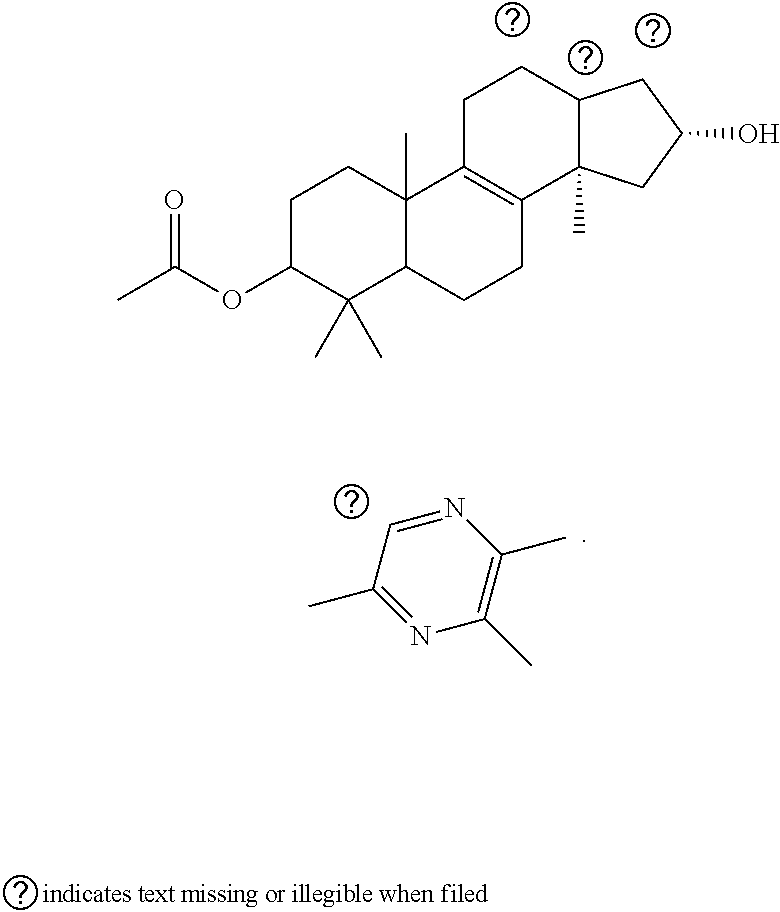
N1=CC(C)=NC(C)=C1C.CC(OC1C(C)(C)C2C(C)(CC1)C1=C(CC2)C2(C)C(CC1)CC(O)C2)=O
